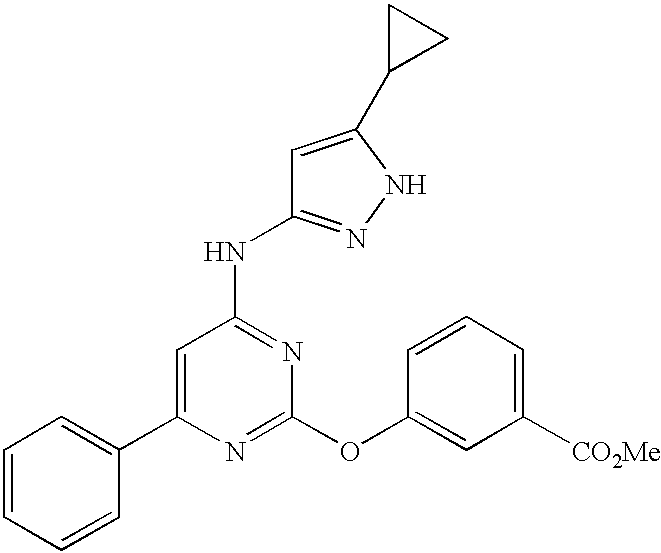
C1=C(C2=CC=CC=C2)N=C(OC2=CC([CO2Me])=CC=C2)N=C1NC1=NNC(C2CC2)=C1
